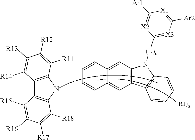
C12=C(NC3=C1C([R15])=C([R16])C([R17])=C3[R18])C([R11])=C([R12])C([R13])=C2[R14].C12=CC3=C(C=C1C=CC=C2)N([(L)n]C1=[X3]C([Ar2])=[X1]C([Ar1])=[X2]1)C1=C3C=CC=C1
